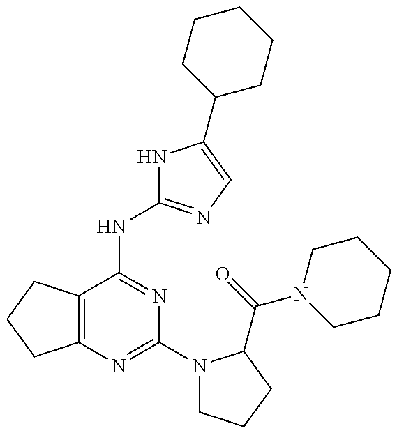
C12=C(C(NC3=NC=C(C4CCCCC4)N3)=NC(N3CCCC3C(=O)N3CCCCC3)=N1)CCC2
